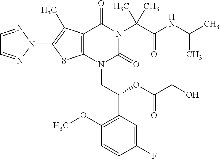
C12=C(C(C)=C(N3N=CC=N3)S1)C(=O)N(C(C(=O)NC(C)C)(C)C)C(=O)N2CC(C1=C(OC)C=CC(F)=C1)OC(CO)=O
